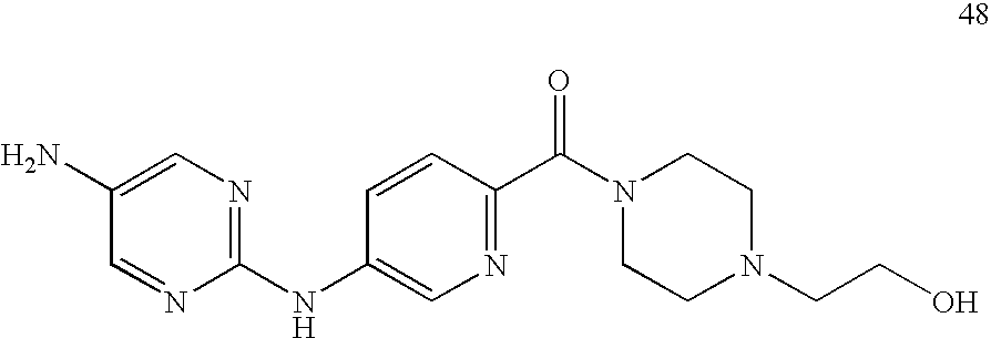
C1(NC2=CN=C(C(N3CCN(CCO)CC3)=O)C=C2)=NC=C(N)C=N1
